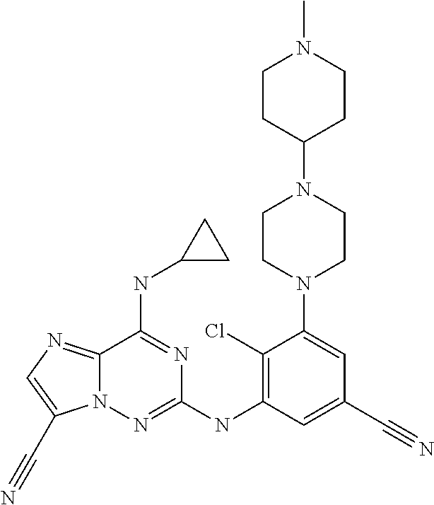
C12=NC=C(C#N)N1N=C(NC1=C(Cl)C(N3CCN(C4CCN(C)CC4)CC3)=CC(C#N)=C1)N=C2NC1CC1
